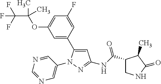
C1(C(NC2=NN(C3=CN=CN=C3)C(C3=CC(OC(C)(C(F)(F)F)C)=CC(F)=C3)=C2)=O)CNC(=O)C1C
